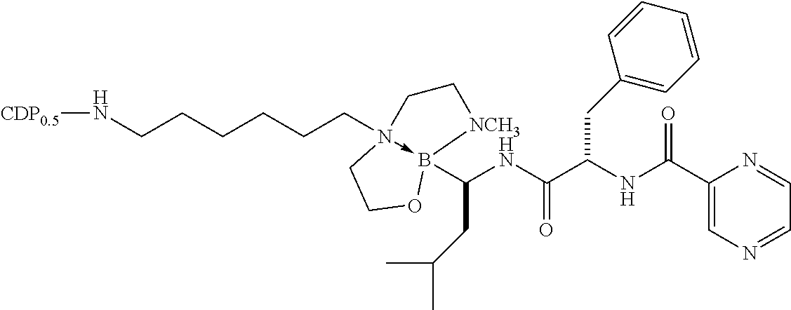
N(CCCCCCN12->B(C(NC(=O)C(CC3=CC=CC=C3)NC(=O)C3=CN=CC=N3)CC(C)C)([NCH3]CC1)OCC2)[CDP0.5]
